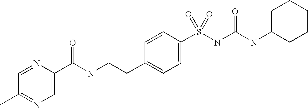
C1=NC(C(NCCC2=CC=C(S(NC(NC3CCCCC3)=O)(=O)=O)C=C2)=O)=CN=C1C
